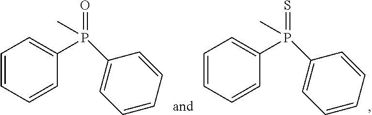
C1=CC=CC(P(=O)(C)C2=CC=CC=C2)=C1.C1=CC=CC(P(=S)(C)C2=CC=CC=C2)=C1
